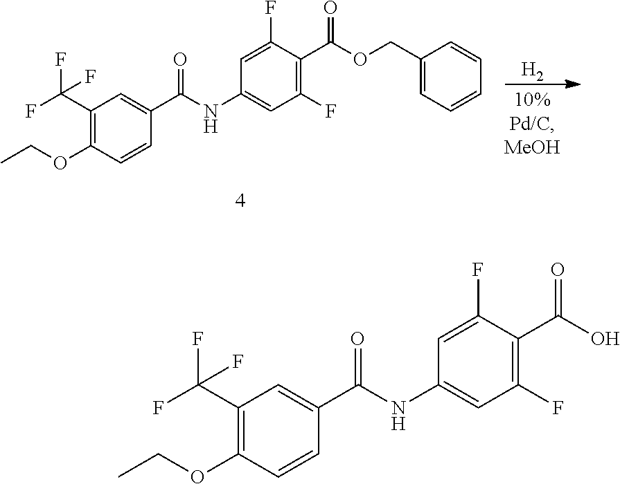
[H2].C1(C(F)(F)F)=C(OCC)C=CC(C(NC2=CC(F)=C(C(OCC3=CC=CC=C3)=O)C(F)=C2)=O)=C1.C1(C(F)(F)F)=C(OCC)C=CC(C(NC2=CC(F)=C(C(O)=O)C(F)=C2)=O)=C1
